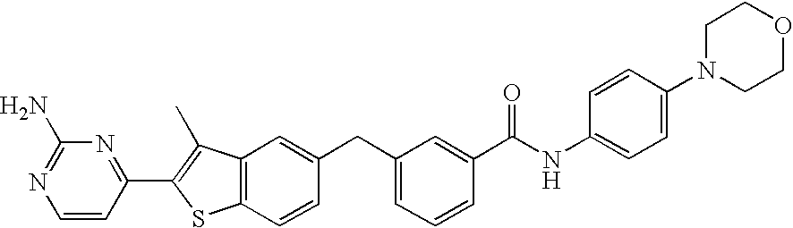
C1=CC(C2=C(C)C3=C(S2)C=CC(CC2=CC=CC(C(NC4=CC=C(N5CCOCC5)C=C4)=O)=C2)=C3)=NC(N)=N1
